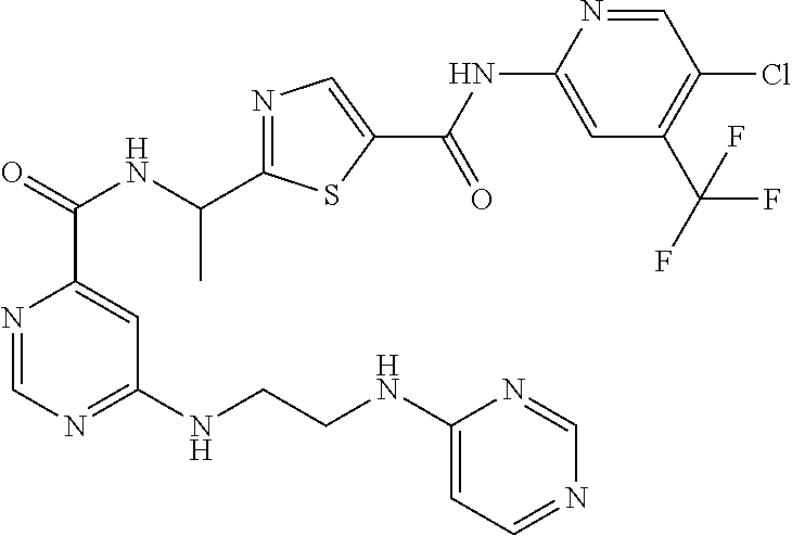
N1=CN=C(NCCNC2=CC=NC=N2)C=C1C(NC(C1=NC=C(C(=O)NC2=CC(C(F)(F)F)=C(Cl)C=N2)S1)C)=O
